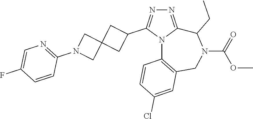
N1=C2N(C(C3CC4(C3)CN(C3=NC=C(F)C=C3)C4)=N1)C1=C(CN(C(=O)OC)C2CC)C=C(Cl)C=C1
